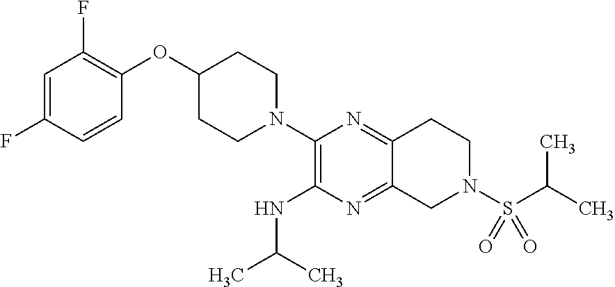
C1=C(F)C=CC(OC2CCN(C3=C(NC(C)C)N=C4C(=N3)CCN(S(C(C)C)(=O)=O)C4)CC2)=C1F
